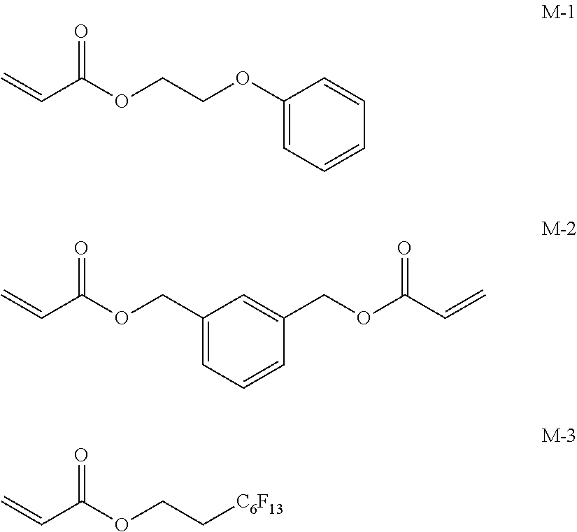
C1(OCCOC(C=C)=O)=CC=CC=C1.C1=C(COC(C=C)=O)C=C(COC(C=C)=O)C=C1.[C6F13]CCOC(C=C)=O
